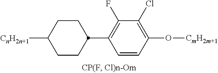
C1(C2CCC([CnH2n+1])CC2)=C(F)C(Cl)=C(O[CmH2m+1])C=C1
